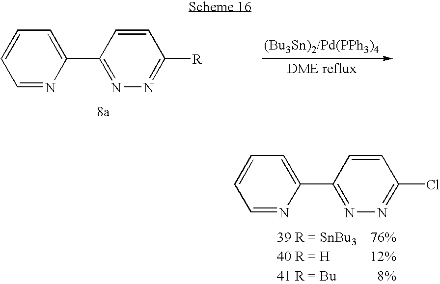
C1=CC=C(C2=NN=C([R])C=C2)N=C1.C1=CC=C(C2=NN=C(Cl)C=C2)N=C1
